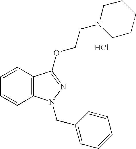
C1=CC=CC2=C1C(OCCN1CCCCC1)=NN2CC1=CC=CC=C1.Cl
